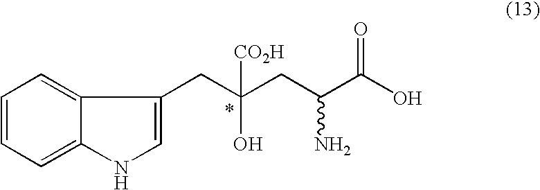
C1=CC=C2C(=C1)C(CC(CC(C(O)=O)N)([CO2H])O)=CN2
